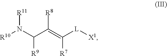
[R10]N(C([R9])C(=C([R7])[L][X1])[R8])[R11]
